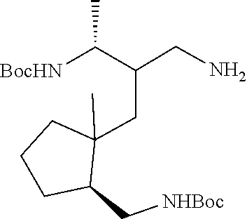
C1C(C[NHBoc])C(C)(CC(C(C)[BocHN])CN)CC1
